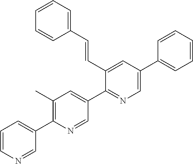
C1=CN=CC(C2=C(C)C=C(C3=NC=C(C4=CC=CC=C4)C=C3C=CC3=CC=CC=C3)C=N2)=C1
